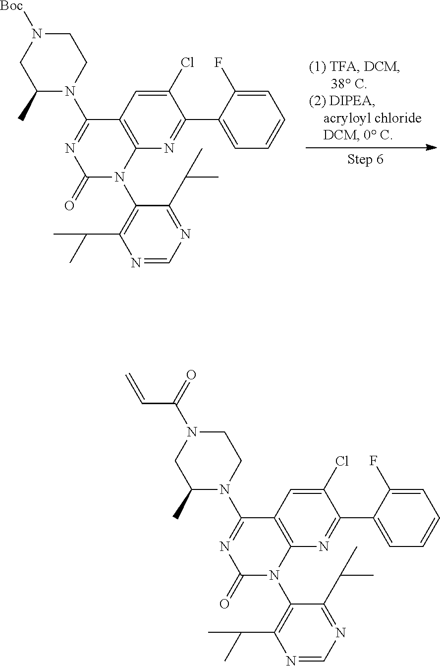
C12=C(N=C(C3=CC=CC=C3F)C(Cl)=C1)N(C1=C(C(C)C)N=CN=C1C(C)C)C(=O)N=C2N1CCN([Boc])CC1C.C12=C(N=C(C3=CC=CC=C3F)C(Cl)=C1)N(C1=C(C(C)C)N=CN=C1C(C)C)C(=O)N=C2N1CCN(C(=O)C=C)CC1C
